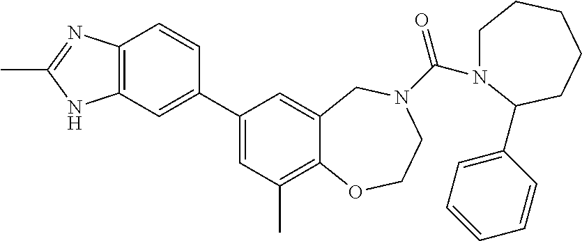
C12=C(C=C(C3=CC(C)=C4C(=C3)CN(C(=O)N3CCCCCC3C3=CC=CC=C3)CCO4)C=C1)NC(C)=N2
